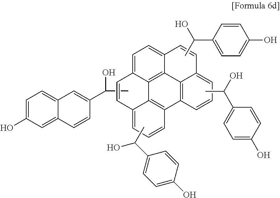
C1=C(O)C=C2C(=C1)C=C(C(O)C)C=C2.C12=CC=CC3=C1C1=C4C(=CC=C1C=C2)C=CC1=CC=CC3=C41.CC(C1=CC=C(O)C=C1)O.CC(O)C1=CC=C(O)C=C1.CC(O)C1=CC=C(O)C=C1
